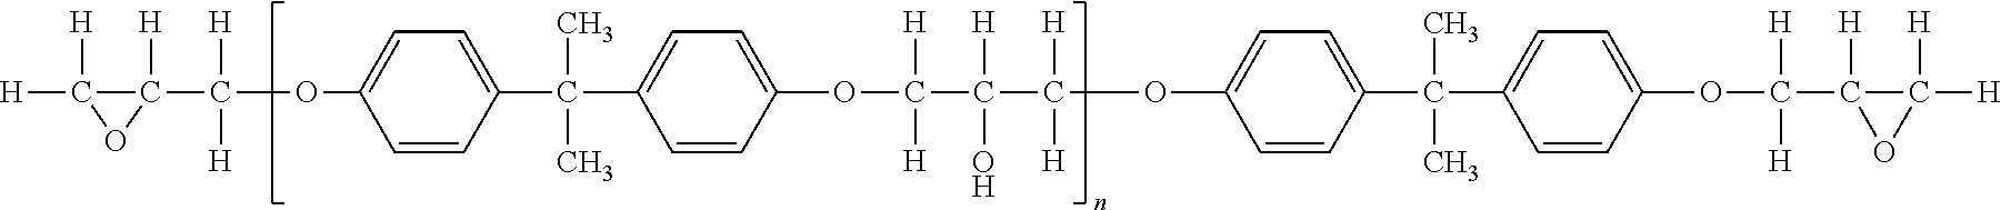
[H]C1([H])C(C([H])([H])OC2=CC=C(C(C3=CC=C(OC(C(C([H])([H])OC4=CC=C(C(C5=CC=C(OC(C6([H])OC6([H])[H])([H])[H])C=C5)(C)C)C=C4)([H])O)([H])[H])C=C3)(C)C)C=C2)([H])O1
